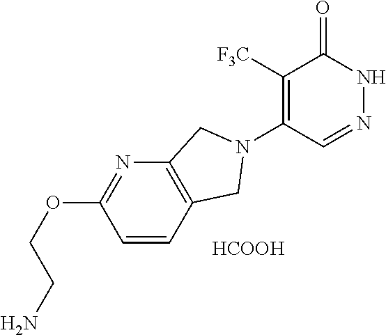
C1([F3C])=C(N2CC3=C(N=C(OCCN)C=C3)C2)C=NNC1=O.[HCOOH]
